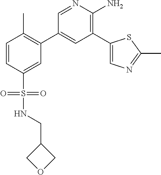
C1=NC(N)=C(C2=CN=C(C)S2)C=C1C1=C(C)C=CC(S(=O)(=O)NCC2COC2)=C1
